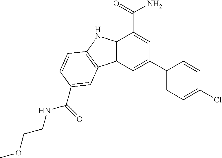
C12=C(C=C(C3=CC=C(Cl)C=C3)C=C1C(=O)N)C1=C(N2)C=CC(C(NCCOC)=O)=C1
